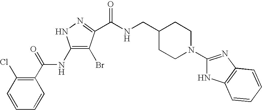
C1(NC(C2=C(Cl)C=CC=C2)=O)=C(Br)C(C(NCC2CCN(C3=NC4=C(N3)C=CC=C4)CC2)=O)=NN1
